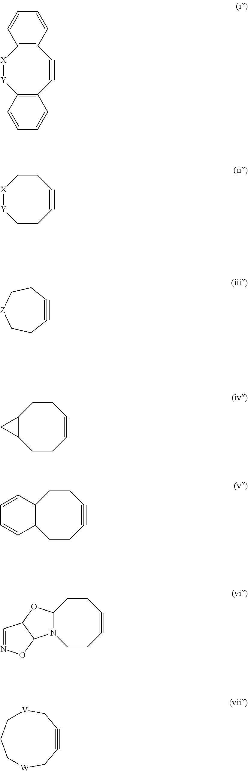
[X]1[Y]C2=C(C#CC3=C1C=CC=C3)C=CC=C2.[X]1[Y]CCC#CCC1.C1#CCC[Z]CC1.C12C(CCC#CCC1)C2.C12=C(CCC#CCC1)C=CC=C2.C12N(CCC#CCC1)C1C(O2)C=NO1.C1#CC[W]CCC[V]C1
